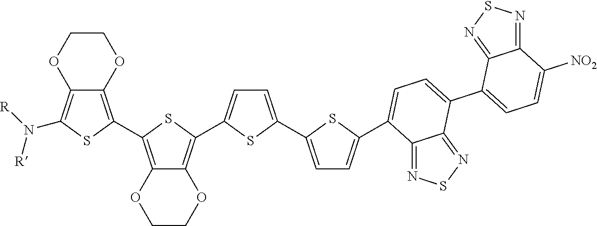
C12=C(C3=C4C(=C(N([R])[R])S3)OCCO4)SC(C3=CC=C(C4=CC=C(C5=CC=C(C6=CC=C([NO2])C7=NSN=C76)C6=NSN=C65)S4)S3)=C1OCCO2
